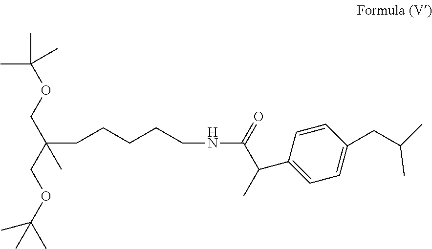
C(CCCCNC(=O)C(C)C1=CC=C(CC(C)C)C=C1)C(COC(C)(C)C)(COC(C)(C)C)C
